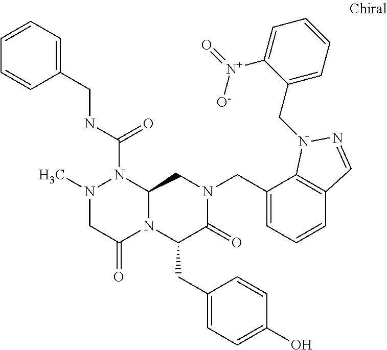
N(C(=O)N1N(C)CC(=O)N2C1CN(CC1=CC=CC3=C1N(CC1=CC=CC=C1[N+](=O)[O-])N=C3)C(=O)C2CC1=CC=C(O)C=C1)CC1=CC=CC=C1
